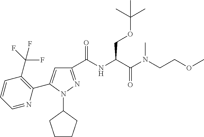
C1(C(NC(C(N(CCOC)C)=O)COC(C)(C)C)=O)=NN(C2CCCC2)C(C2=C(C(F)(F)F)C=CC=N2)=C1
